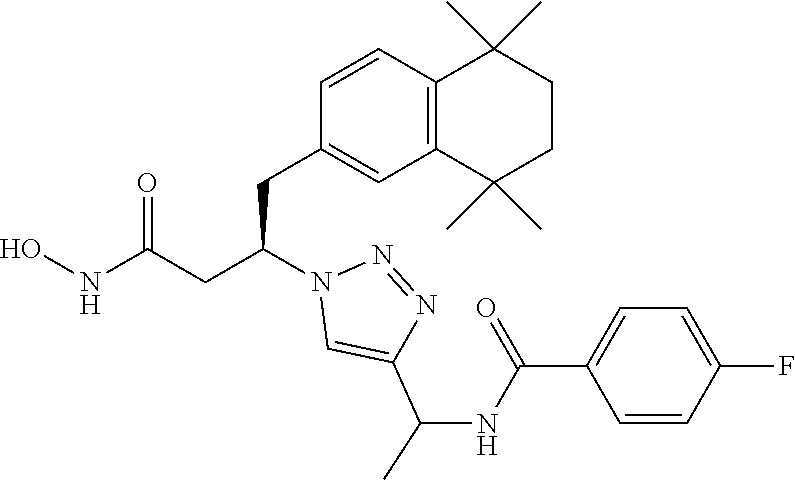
C1(CC(CC(NO)=O)N2C=C(C(NC(C3=CC=C(F)C=C3)=O)C)N=N2)=CC2=C(C=C1)C(C)(C)CCC2(C)C
